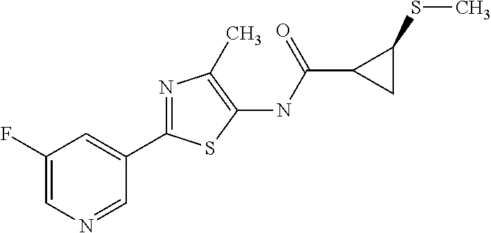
C1(F)=CN=CC(C2=NC(C)=C(NC(=O)C3CC3SC)S2)=C1
